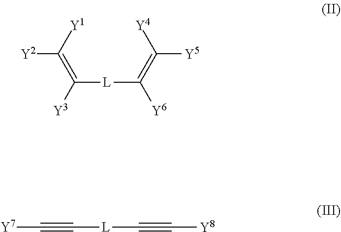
C([L]C([Y3])=C([Y1])[Y2])([Y6])=C([Y4])[Y5].C(#C[L]C#C[Y8])[Y7]
